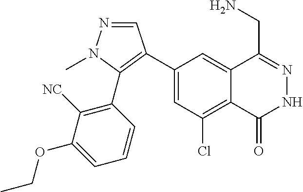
C1(C2=C(C3=C([NC])C(OCC)=CC=C3)N(C)N=C2)=CC(Cl)=C2C(=C1)C(CN)=NNC2=O
